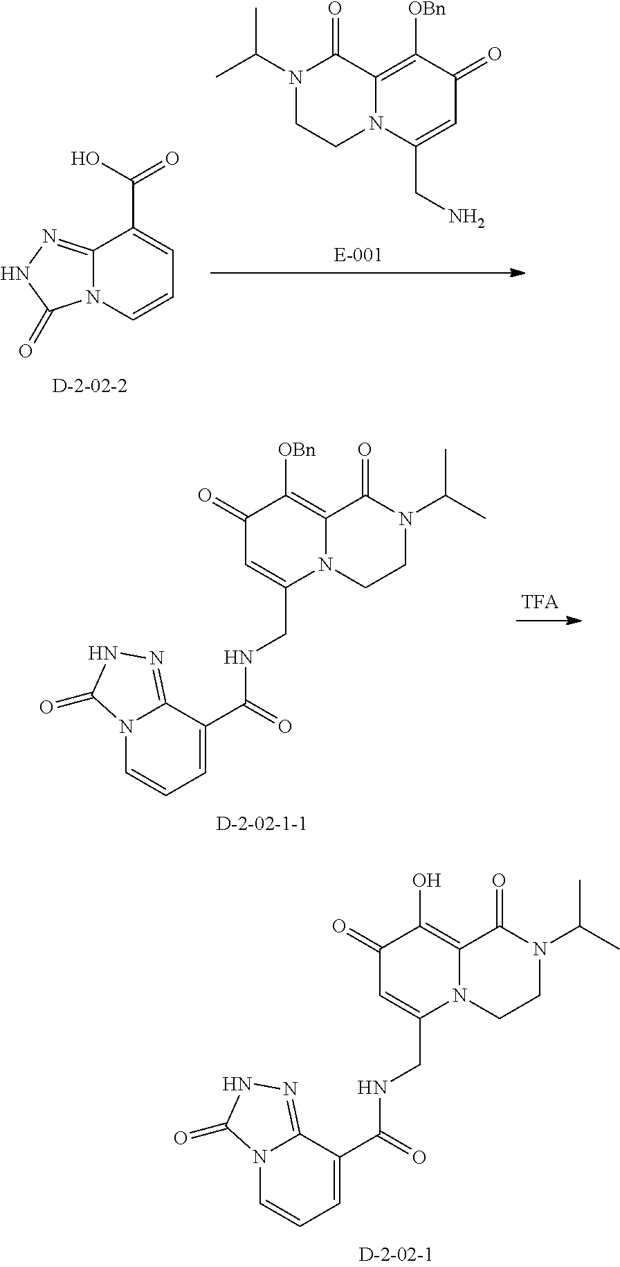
N(CC1=CC(=O)C([OBn])=C2N1CCN(C(C)C)C2=O)C(C1=CC=CN2C1=NNC2=O)=O.N(CC1=CC(=O)C(O)=C2N1CCN(C(C)C)C2=O)C(C1=CC=CN2C1=NNC2=O)=O.C12=C([OBn])C(=O)C=C(CN)N1CCN(C(C)C)C2=O.C12=NNC(=O)N1C=CC=C2C(O)=O
